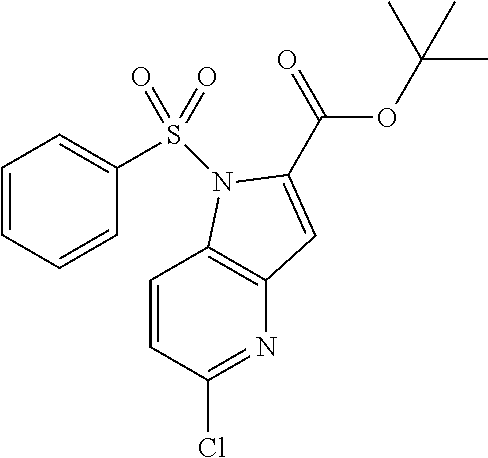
C1=CC(Cl)=NC2=C1N(S(C1=CC=CC=C1)(=O)=O)C(C(OC(C)(C)C)=O)=C2
